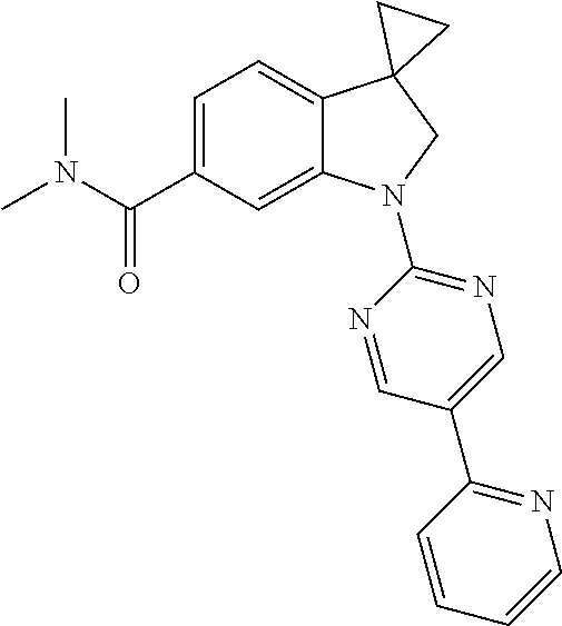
C(C1=CC=C2C(=C1)N(C1=NC=C(C3=NC=CC=C3)C=N1)CC21CC1)(=O)N(C)C
